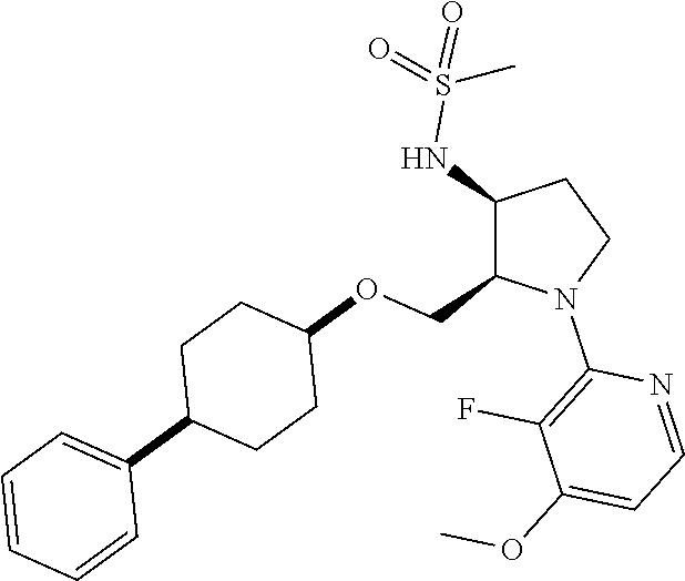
C1(NS(=O)(=O)C)C(COC2CCC(C3=CC=CC=C3)CC2)N(C2=C(F)C(OC)=CC=N2)CC1
